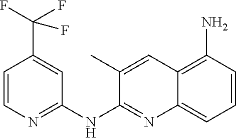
C1=CN=C(NC2=NC3=CC=CC(N)=C3C=C2C)C=C1C(F)(F)F
